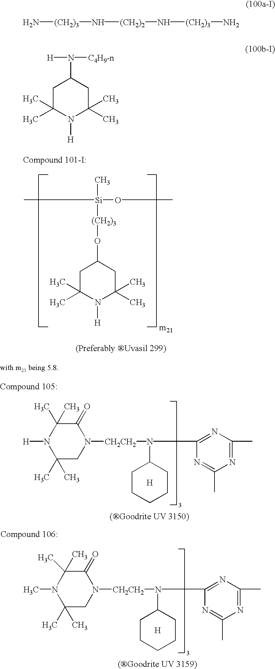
C1(=O)C(C)(C)N([H])C(C)(C)CN1[CH2CH2]N(C1CCCCC1)C1=NC(C)=NC(C)=N1.[H].C1(=O)C(C)(C)N(C)C(C)(C)CN1[CH2CH2]N(C1CCCCC1)C1=NC(C)=NC(C)=N1.[H].C1C(C)(C)N([H])C(C)(C)CC1O[(CH2)3][Si](C)(OC)C.N[(CH2)3]N[(CH2)2]N[(CH2)3]N.C1C(C)(C)N([H])C(C)(C)CC1N([H])[C4H9-n]
